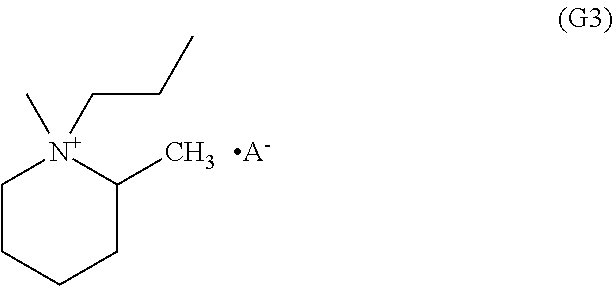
C1CCCC(C)[N+]1(C)CCC.[A-]
